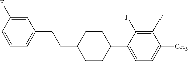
C1=C(F)C=CC=C1CCC1CCC(C2=CC=C(C)C(F)=C2F)CC1
